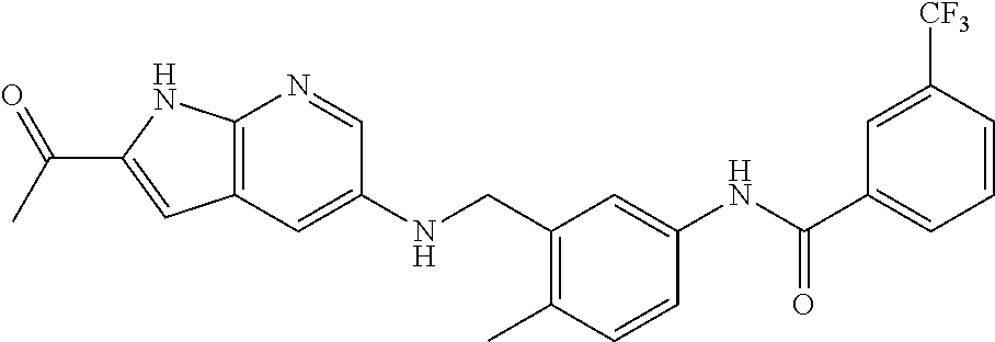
C12=C(C=C(NCC3=C(C)C=CC(NC(C4=CC=CC([CF3])=C4)=O)=C3)C=N1)C=C(C(C)=O)N2
